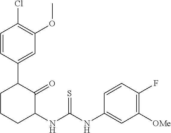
C1=CC(C2CCCC(NC(NC3=CC([OMe])=C(F)C=C3)=S)C2=O)=CC(OC)=C1Cl
